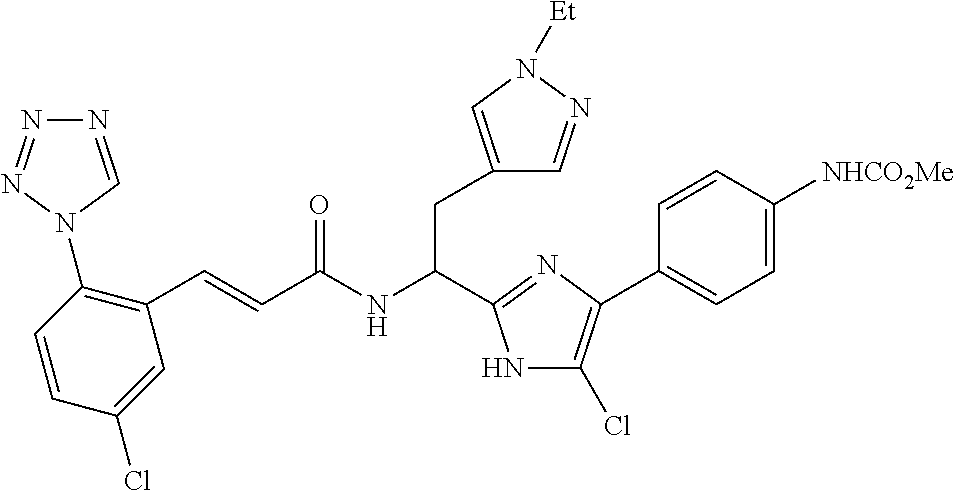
C(NC(CC1=CN([Et])N=C1)C1=NC(C2=CC=C([NHCO2Me])C=C2)=C(Cl)N1)(=O)C=CC1=C(N2N=NN=C2)C=CC(Cl)=C1
